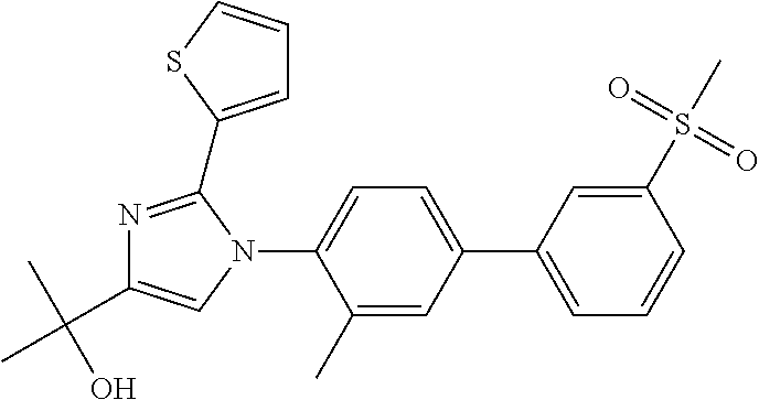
C1(C2=CC=CC(S(C)(=O)=O)=C2)=CC=C(N2C=C(C(C)(O)C)N=C2C2=CC=CS2)C(C)=C1
